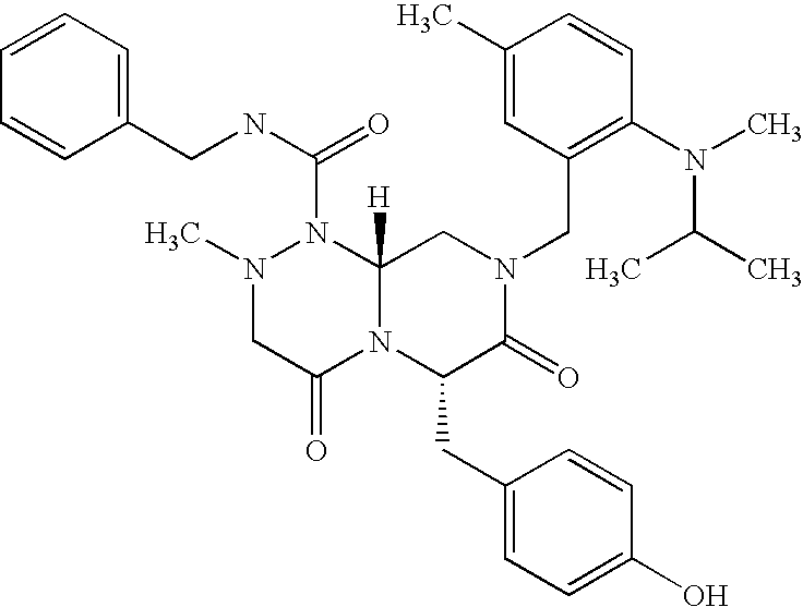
C1=CC(CNC(=O)N2N(C)CC(=O)N3C2([H])CN(CC2=C(N(C)C(C)C)C=CC(C)=C2)C(=O)C3CC2=CC=C(O)C=C2)=CC=C1
